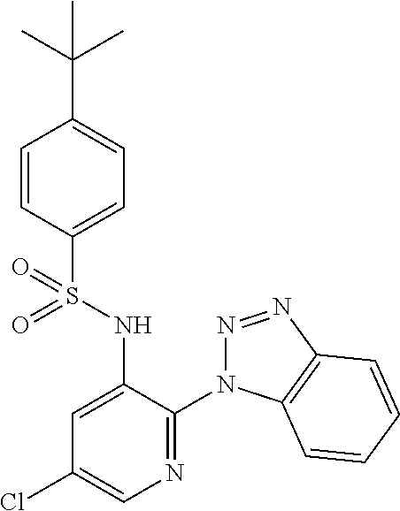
C1=CC(S(NC2=CC(Cl)=CN=C2N2N=NC3=C2C=CC=C3)(=O)=O)=CC=C1C(C)(C)C
